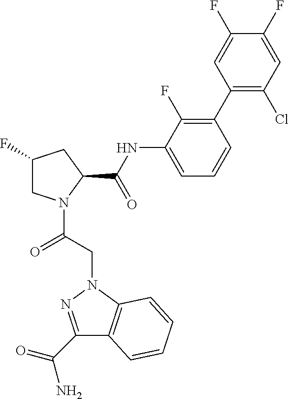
C1(F)CN(C(CN2C3=C(C(C(=O)N)=N2)C=CC=C3)=O)C(C(=O)NC2=CC=CC(C3=C(Cl)C=C(F)C(F)=C3)=C2F)C1
